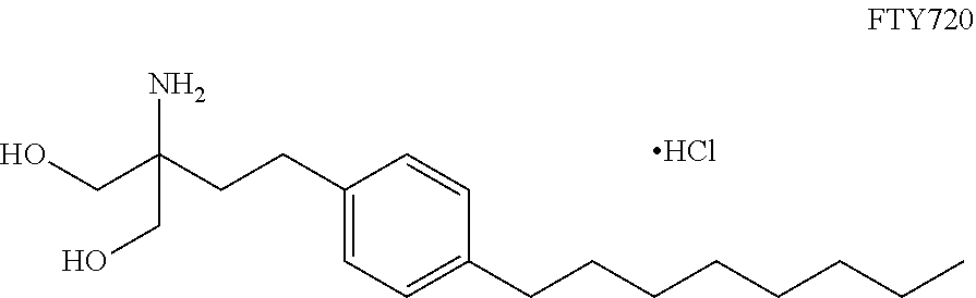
C1(CCC(CO)(N)CO)=CC=C(CCCCCCCC)C=C1.Cl
